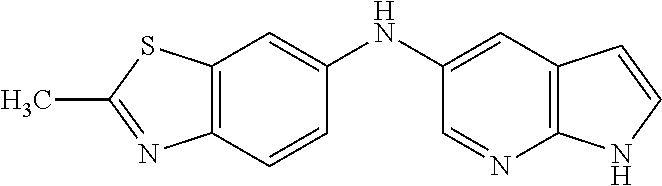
C12=C(C=CC(NC3=CC4=C(N=C3)NC=C4)=C1)N=C(C)S2
